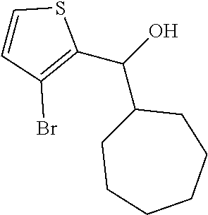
C(C1=C(Br)C=CS1)(O)C1CCCCCC1
